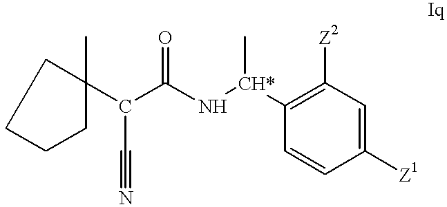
C(C(N[CH*](C)C1=C([Z2])C=C([Z1])C=C1)=O)(C#N)C1(C)CCCC1
